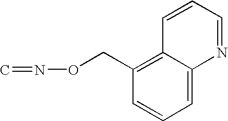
C1=CC=C2C(=C1CON=C)C=CC=N2
